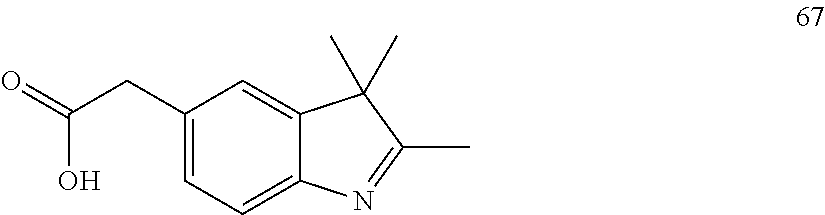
C1(CC(=O)O)=CC=C2C(=C1)C(C)(C)C(C)=N2
